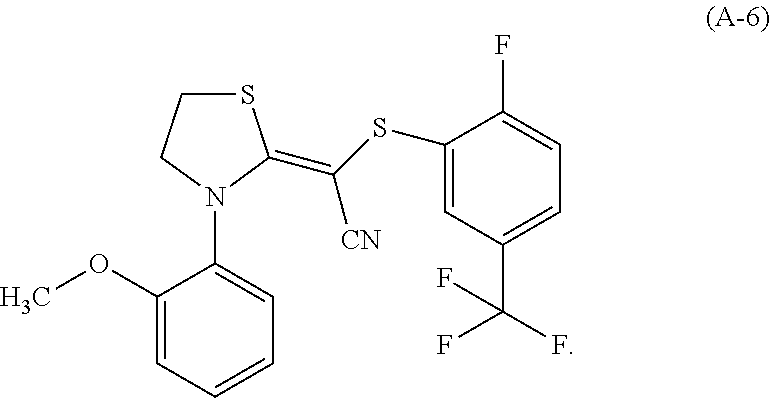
C1(OC)=CC=CC=C1N1C(=C(SC2=CC(C(F)(F)F)=CC=C2F)[CN])SCC1
